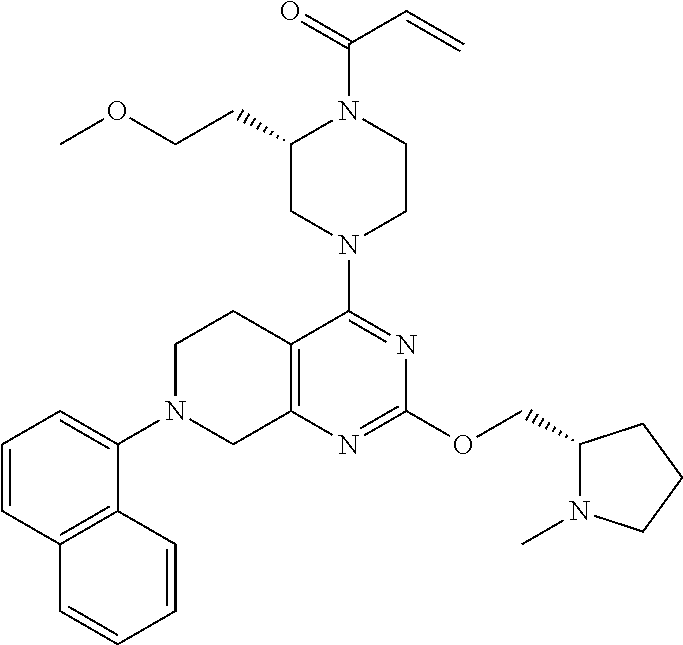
C1(CCOC)CN(C2=NC(OCC3N(C)CCC3)=NC3=C2CCN(C2=CC=CC4=C2C=CC=C4)C3)CCN1C(=O)C=C
